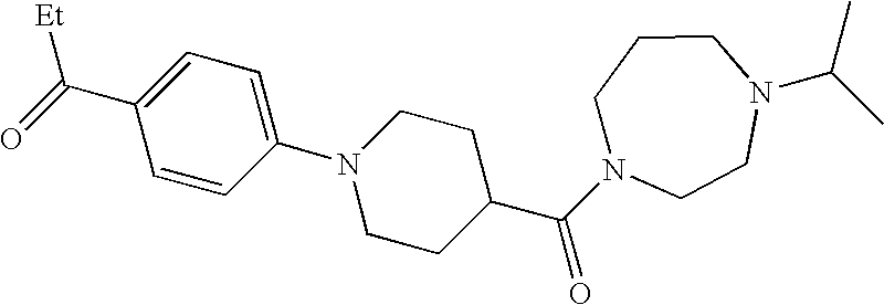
C1=C(C([Et])=O)C=CC(N2CCC(C(=O)N3CCCN(C(C)C)CC3)CC2)=C1
